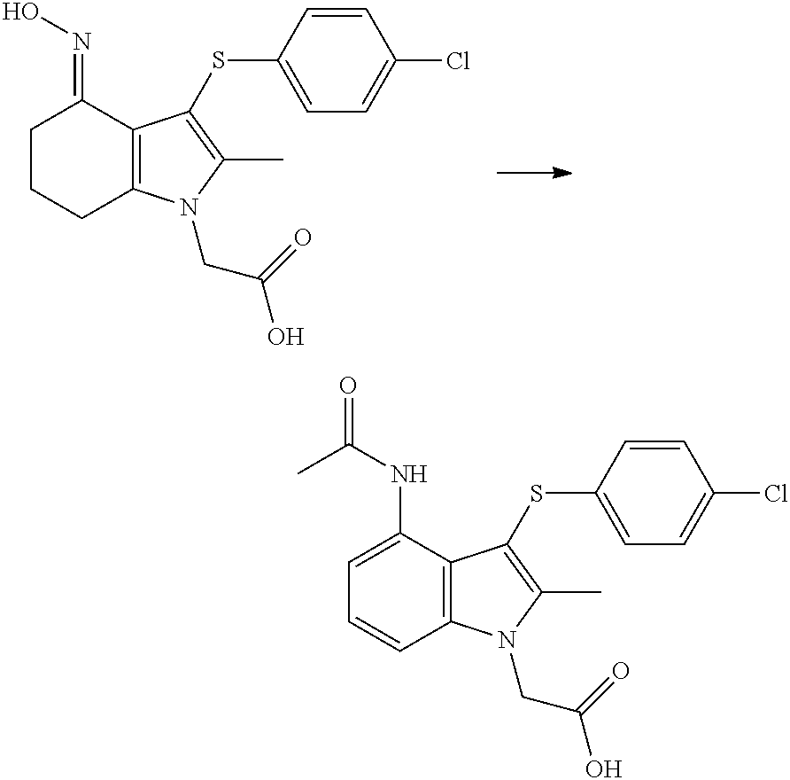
C1CCC2=C(C1=NO)C(SC1=CC=C(Cl)C=C1)=C(C)N2CC(O)=O.C1=C(NC(=O)C)C2=C(C=C1)N(CC(O)=O)C(C)=C2SC1=CC=C(Cl)C=C1
